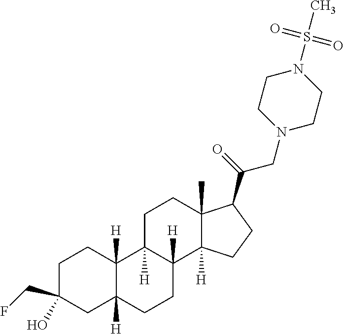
C1C(O)(CF)CC2([H])C([H])(C1)C1([H])C([H])(CC2)C2([H])C(C)(CC1)C(C(=O)CN1CCN(S(C)(=O)=O)CC1)CC2
